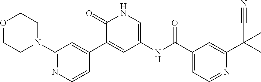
C1(C(NC2=CNC(=O)C(C3=CC(N4CCOCC4)=NC=C3)=C2)=O)=CC=NC(C(C)(C)C#N)=C1
